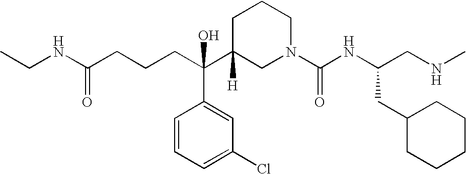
C(C(C1([H])CN(C(NC(CNC)CC2CCCCC2)=O)CCC1)(C1=CC(Cl)=CC=C1)O)CCC(NCC)=O
